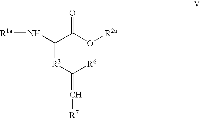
N(C(C(O[R2a])=O)[R3]C([R6])=C[R7])[R1a]
